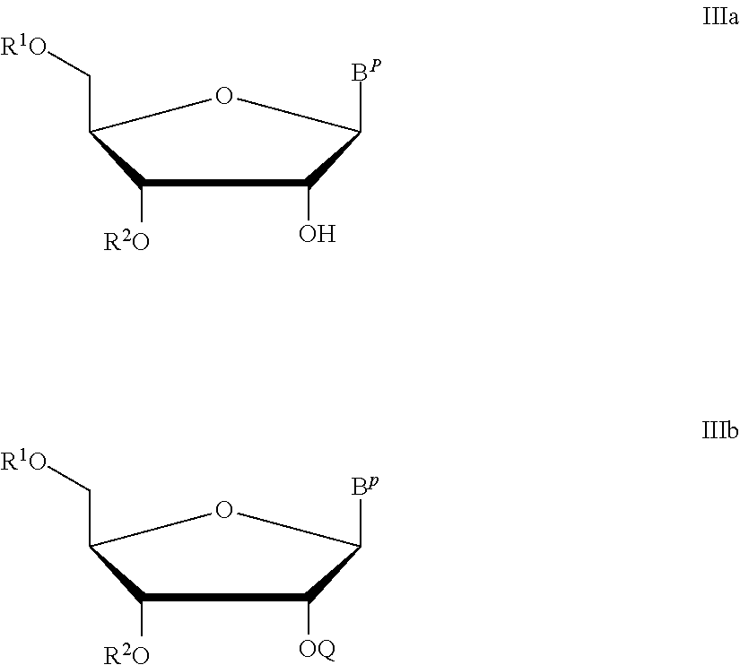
C1([R2O])C(C[R1O])OC([BP])C1O.C1([R2O])C(C[R1O])OC([Bp])C1[OQ]
